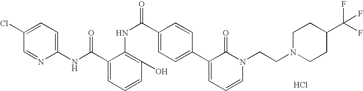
C1(NC(C2=CC=CC(O)=C2NC(C2=CC=C(C3=CC=CN(CCN4CCC(C(F)(F)F)CC4)C3=O)C=C2)=O)=O)=CC=C(Cl)C=N1.Cl
